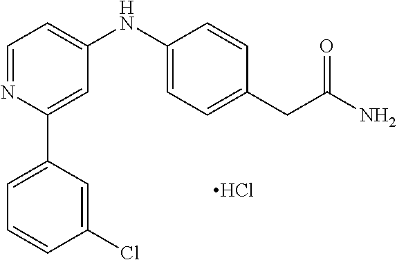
C1(Cl)=CC(C2=CC(NC3=CC=C(CC(N)=O)C=C3)=CC=N2)=CC=C1.Cl
